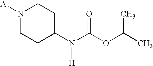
[A]N1CCC(N(C(OC(C)C)=O)[H])CC1
